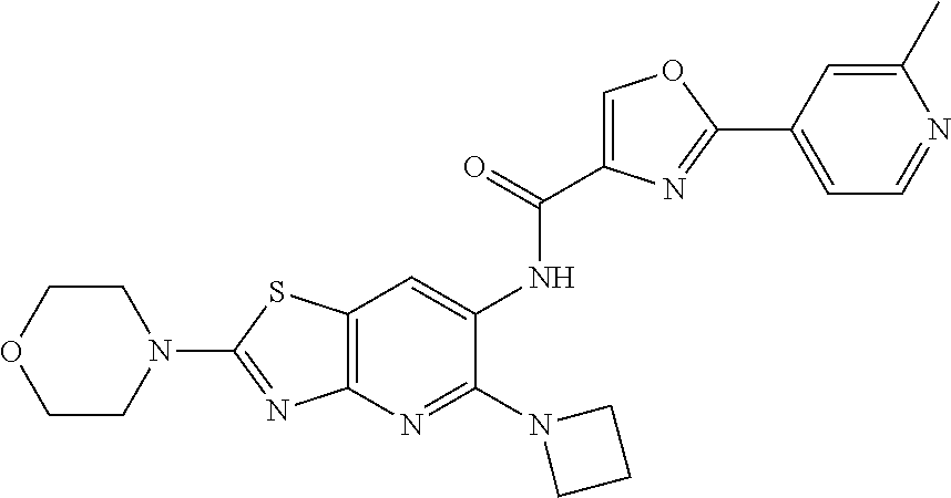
N1(C2=NC3=C(S2)C=C(NC(=O)C2=COC(C4=CC=NC(C)=C4)=N2)C(N2CCC2)=N3)CCOCC1
